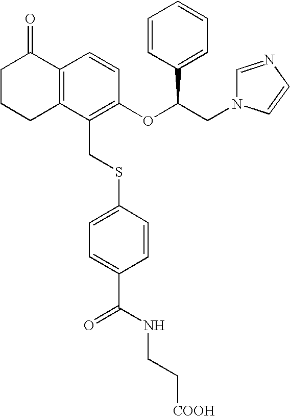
C12=C(C(CSC3=CC=C(C(=O)NCC[COOH])C=C3)=C(OC(CN3C=NC=C3)C3=CC=CC=C3)C=C1)CCCC2=O
